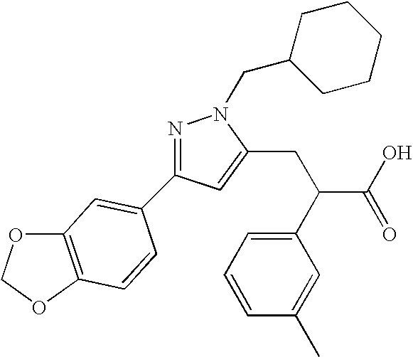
N1=C(C2=CC3=C(OCO3)C=C2)C=C(CC(C(O)=O)C2=CC=CC(C)=C2)N1CC1CCCCC1
